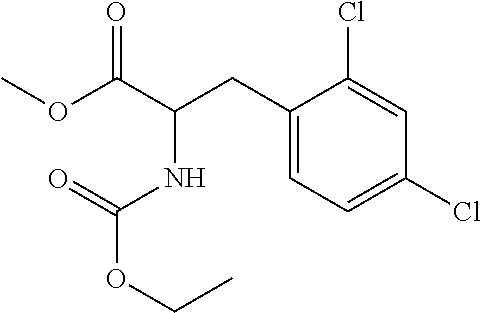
C1(CC(C(OC)=O)NC(OCC)=O)=CC=C(Cl)C=C1Cl
